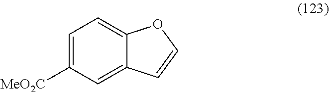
C1=C([MeO2C])C=C2C(=C1)OC=C2
